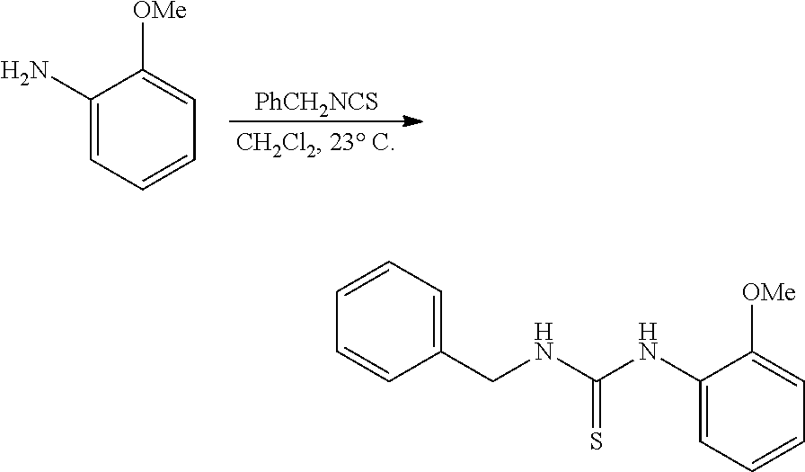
[PhCH2NCS].C1(N)=CC=CC=C1[OMe].C1=CC=C(CNC(=S)NC2=CC=CC=C2[OMe])C=C1
